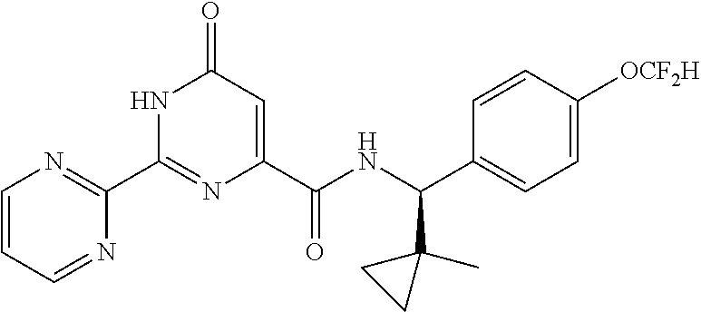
C1(C2=NC(C(NC(C3=CC=C([OCF2H])C=C3)C3(C)CC3)=O)=CC(=O)N2)=NC=CC=N1
